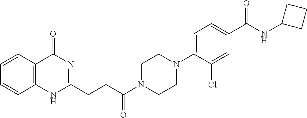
C12=C(NC(CCC(N3CCN(C4=CC=C(C(NC5CCC5)=O)C=C4Cl)CC3)=O)=NC1=O)C=CC=C2
